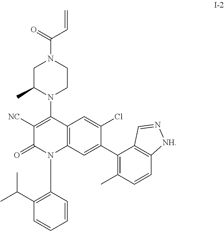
C12=C(C=C(C3=C(C)C=CC4=C3C=N[NH]4)C(Cl)=C1)N(C1=C(C(C)C)C=CC=C1)C(=O)C([NC])=C2N1C(C)CN(C(C=C)=O)CC1
